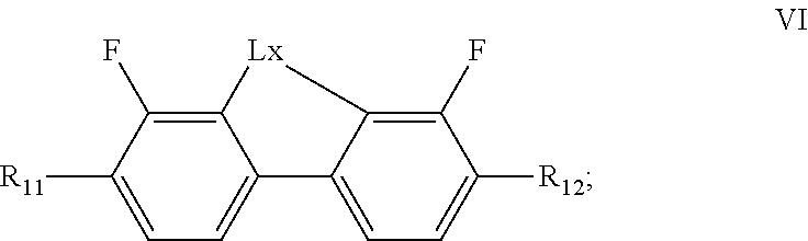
[R11]C1=CC=C2C(=C1F)[Lx]C1=C(F)C([R12])=CC=C21
